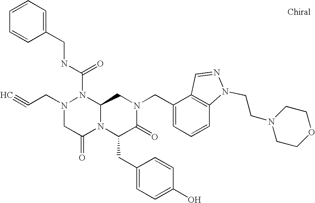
N(C(N1N(CC#C)CC(=O)N2C1CN(CC1=CC=CC3=C1C=NN3CCN1CCOCC1)C(=O)C2CC1=CC=C(O)C=C1)=O)CC1=CC=CC=C1
